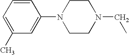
C1=C(N2CCN(CC)CC2)C=CC=C1C
